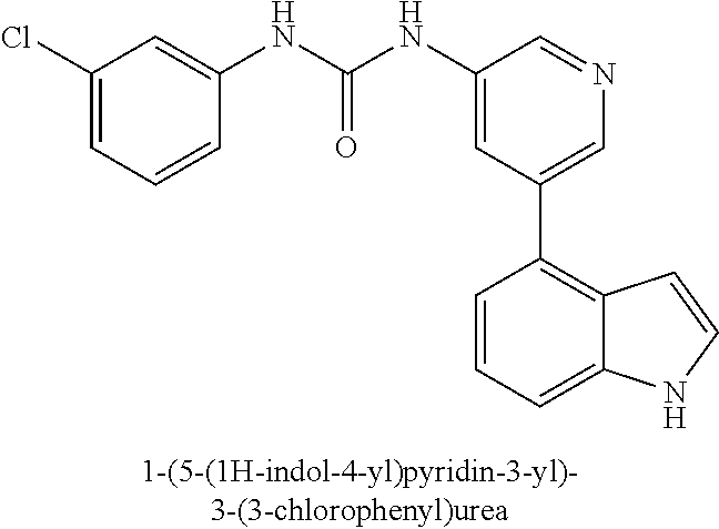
C1(NC(NC2=CC(Cl)=CC=C2)=O)=CC(C2=C3C(=CC=C2)NC=C3)=CN=C1
